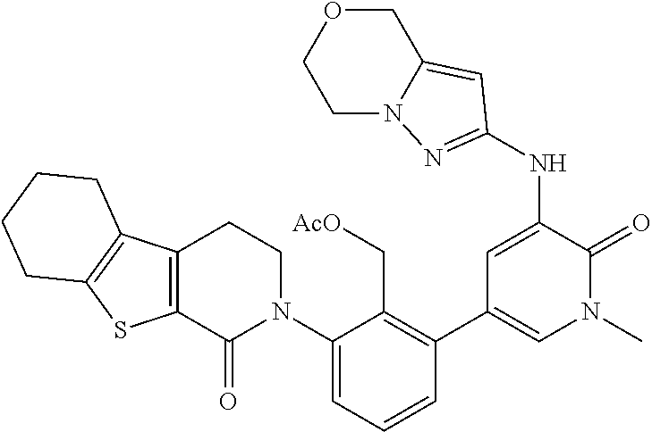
C12=C(C(=O)N(C3=CC=CC(C4=CN(C)C(=O)C(NC5=NN6CCOCC6=C5)=C4)=C3C[AcO])CC1)SC1=C2CCCC1
